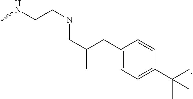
CNCCN=CC(CC1=CC=C(C(C)(C)C)C=C1)C
